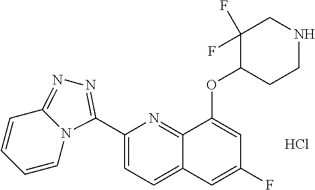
C1(C2=NN=C3N2C=CC=C3)=CC=C2C(=N1)C(OC1C(F)(F)CNCC1)=CC(F)=C2.Cl
